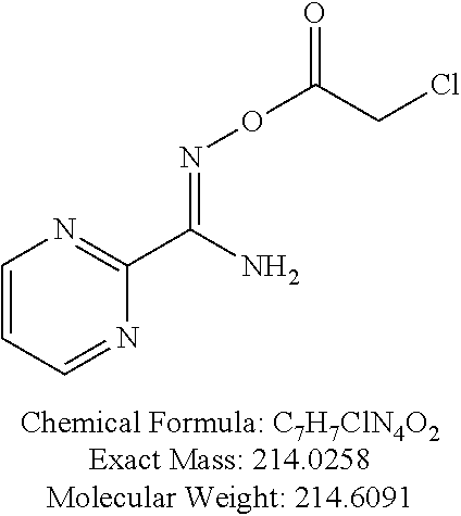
C1=CC=NC(C(N)=NOC(CCl)=O)=N1
